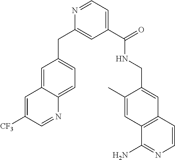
C1(C(NCC2=CC3=C(C=C2C)C(N)=NC=C3)=O)=CC=NC(CC2=CC=C3C(=C2)C=C([CF3])C=N3)=C1
